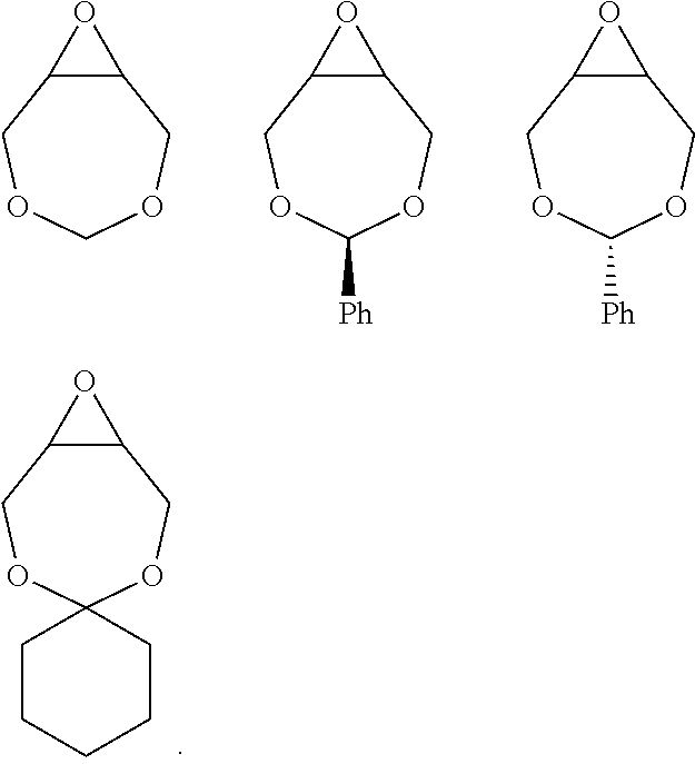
C12C(COC3(OC1)CCCCC3)O2.C12C(COCOC1)O2.C12C(COC([Ph])OC1)O2.C12C(COC([Ph])OC1)O2
